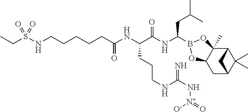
C12C3(C)C(CC(C1(C)C)C2)OB(C(NC(C(NC(=O)CCCCCNS(CC)(=O)=O)CCCNC(N[N+](=O)[O-])=N)=O)CC(C)C)O3
